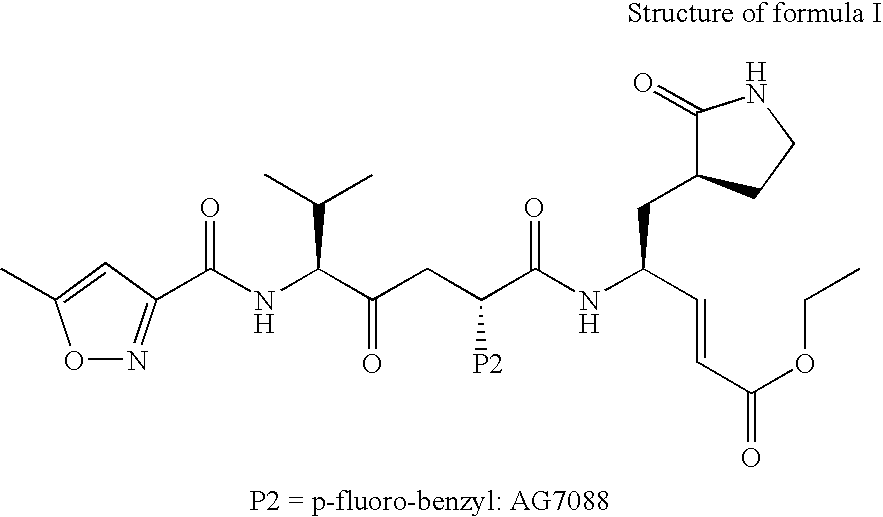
O1N=C(C(NC(C(CC(C(NC(C=CC(=O)OCC)CC2C(=O)NCC2)=O)[P2])=O)C(C)C)=O)C=C1C
